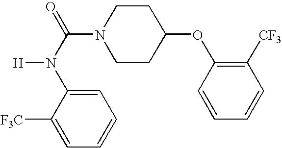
C1=CC=C([F3C])C(N([H])C(=O)N2CCC(OC3=C([CF3])C=CC=C3)CC2)=C1
